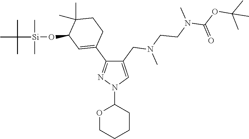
C1(CN(CCN(C)C(OC(C)(C)C)=O)C)=CN(C2OCCCC2)N=C1C1=CC(O[Si](C(C)(C)C)(C)C)C(C)(C)CC1
